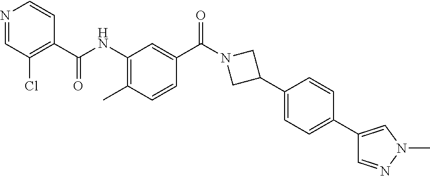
N1=CC(Cl)=C(C(NC2=C(C)C=CC(C(N3CC(C4=CC=C(C5=CN(C)N=C5)C=C4)C3)=O)=C2)=O)C=C1
